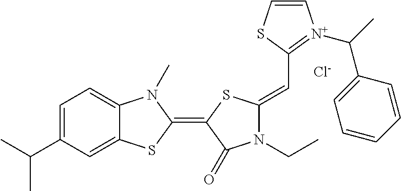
[Cl-].C1=C(C(C)C)C=C2C(=C1)N(C)C(=C1C(=O)N(CC)C(=CC3=[N+](C(C4=CC=CC=C4)C)C=CS3)S1)S2
